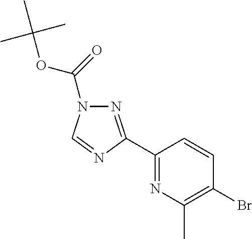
C1(C2=NN(C(OC(C)(C)C)=O)C=N2)=NC(C)=C(Br)C=C1
